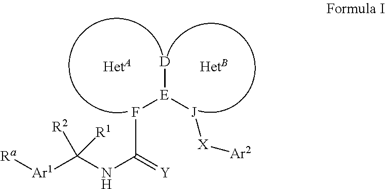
[D][E]([J][X][Ar2])FC(NC([Ar1][Ra])([R2])[R1])=[Y]
